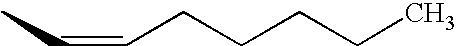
CC=CCCCCC
